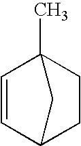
C1=CC2(C)CCC1C2
